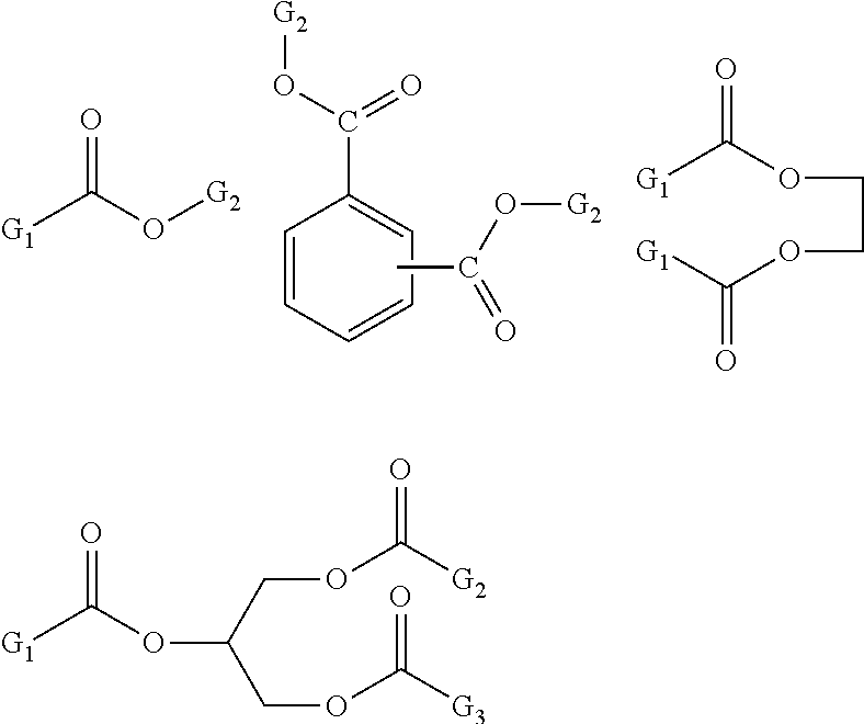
[G1]C(=O)O[G2].C1=CC=CC=C1C(=O)O[G2].CC(=O)O[G2].[G1]C(=O)OCCOC(=O)[G1].[G1]C(=O)OC(COC(=O)[G2])COC(=O)[G3]
